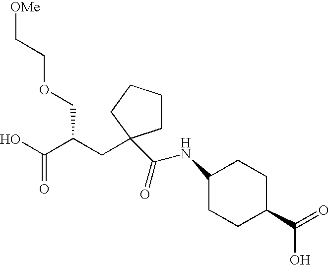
C(NC1CCC(C(=O)O)CC1)(=O)C1(CC(C(O)=O)COCC[OMe])CCCC1
